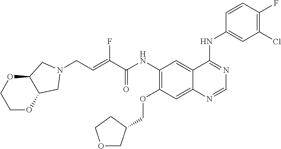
C(C=C(C(NC1=C(OCC2COCC2)C=C2C(=C1)C(NC1=CC(Cl)=C(F)C=C1)=NC=N2)=O)F)N1CC2OCCOC2C1
